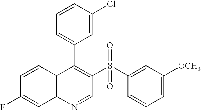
C12=C(C=CC(F)=C1)C(C1=CC=CC(Cl)=C1)=C(S(C1=CC([OCH3])=CC=C1)(=O)=O)C=N2
